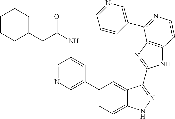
C1(C2=CN=CC(NC(CC3CCCCC3)=O)=C2)=CC=C2C(=C1)C(C1=NC3=C(N1)C=CN=C3C1=CN=CC=C1)=NN2
